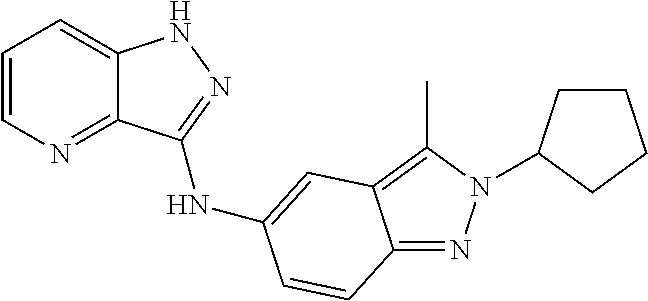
C1=CN=C2C(=C1)NN=C2NC1=CC2=C(C)N(C3CCCC3)N=C2C=C1
